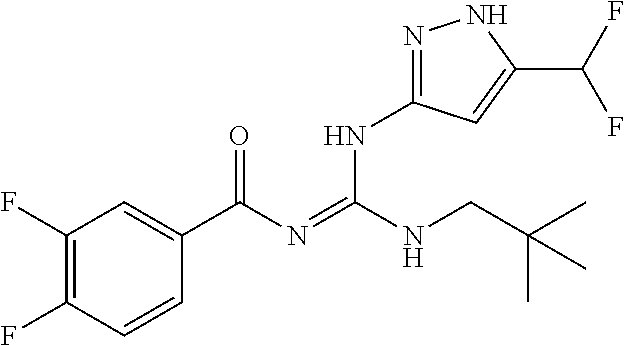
C1(F)=C(F)C=CC(C(N=C(NCC(C)(C)C)NC2=NNC(C(F)F)=C2)=O)=C1
